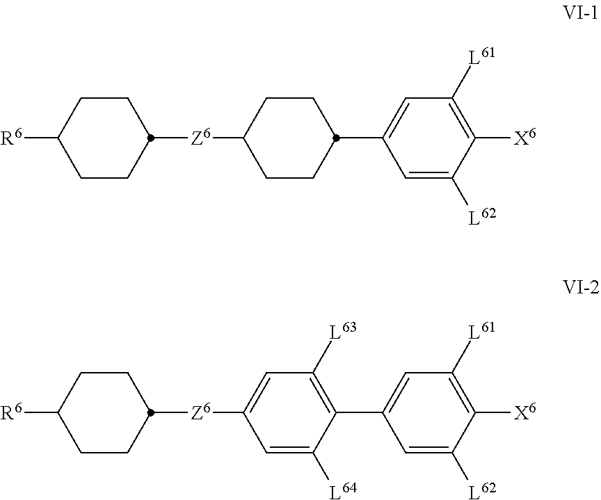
C1CC([R6])CCC1[Z6]C1CCC(C2=CC([L61])=C([X6])C([L62])=C2)CC1.C1CC([R6])CCC1[Z6]C1=CC([L63])=C(C2=CC([L61])=C([X6])C([L62])=C2)C([L64])=C1
